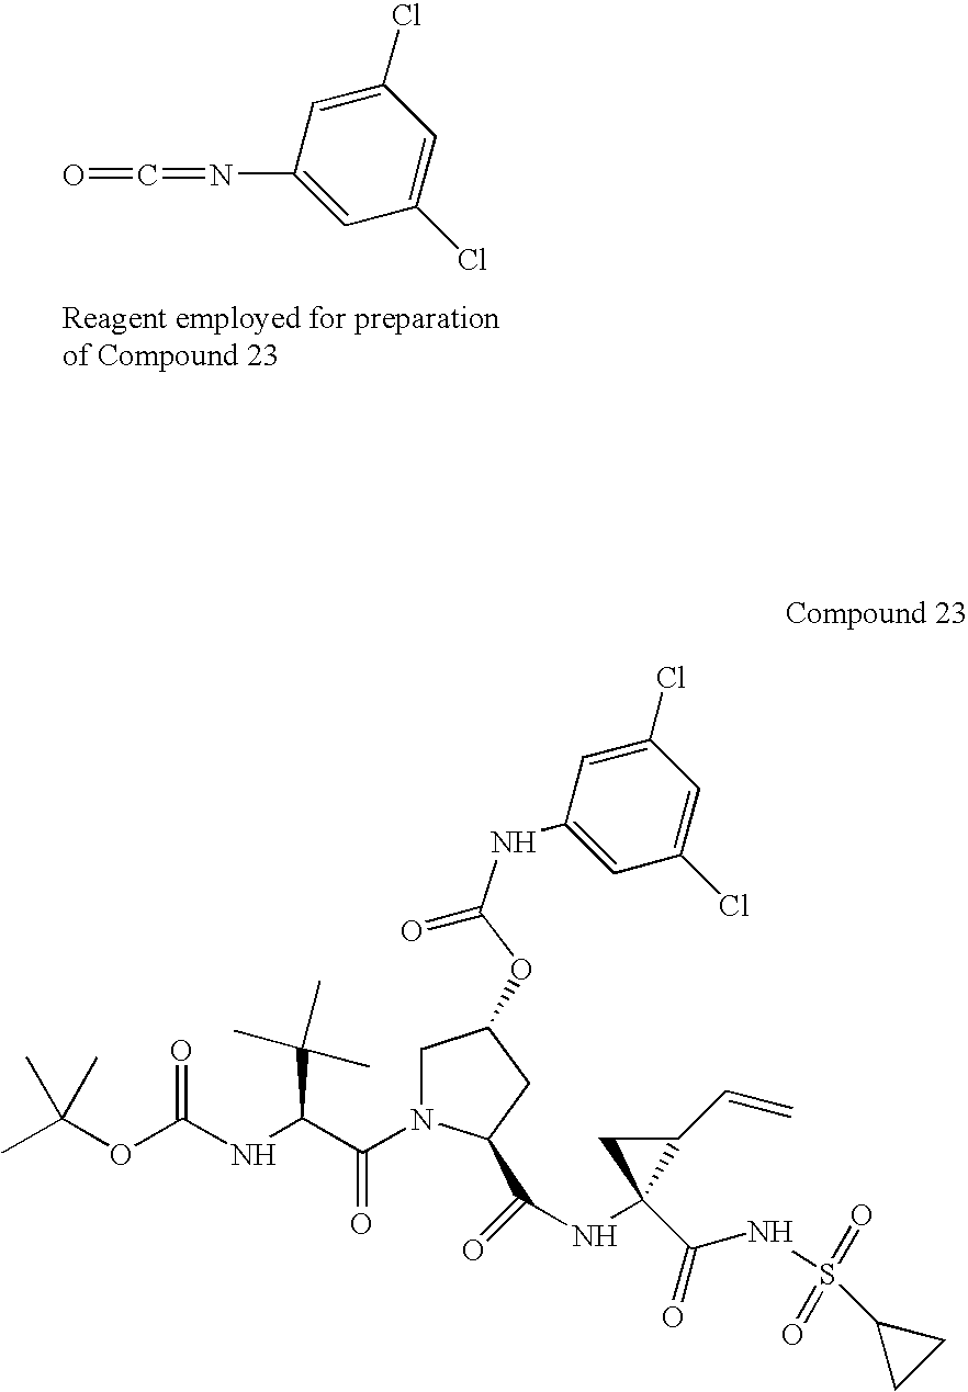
C1(Cl)=CC(N=C=O)=CC(Cl)=C1.CC(OC(NC(C(N1CC(OC(=O)NC2=CC(Cl)=CC(Cl)=C2)CC1C(=O)NC1(C(=O)NS(=O)(=O)C2CC2)C(C=C)C1)=O)C(C)(C)C)=O)(C)C
